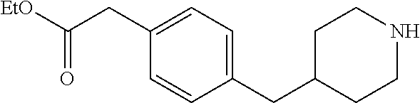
C1(CC2CCNCC2)=CC=C(CC([EtO])=O)C=C1
